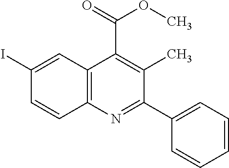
O(C(=O)C1=C(C)C(C2=CC=CC=C2)=NC2=C1C=C(I)C=C2)C
